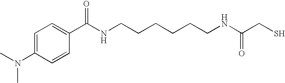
C1=C(C(NCCCCCCNC(CS)=O)=O)C=CC(N(C)C)=C1
